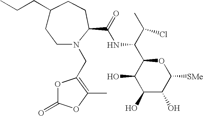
C1(O)C(O)C([SMe])OC(C(C(C)Cl)NC(=O)C2N(CC3=C(C)OC(=O)O3)CCC(CCC)CC2)C1O
